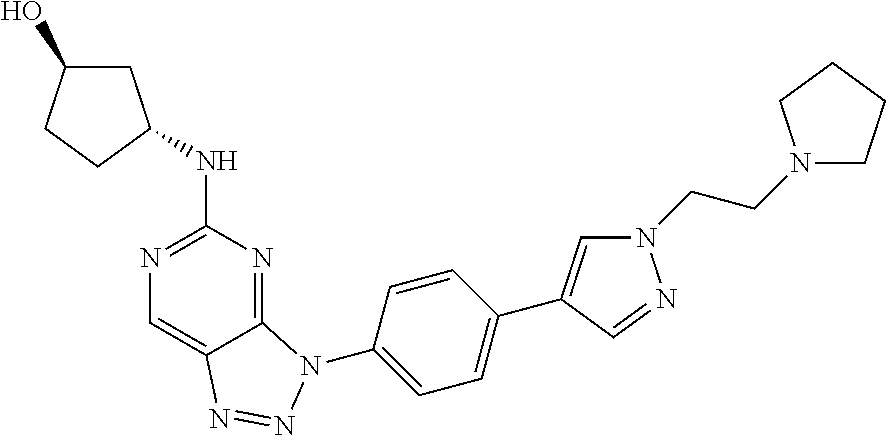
C1C(O)CCC1NC1=NC=C2C(=N1)N(C1=CC=C(C3=CN(CCN4CCCC4)N=C3)C=C1)N=N2
